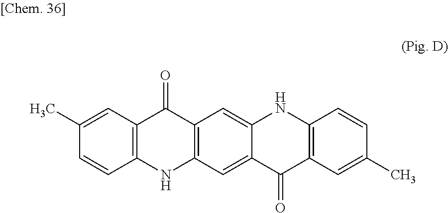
CC1=CC2=C(C=C1)NC1=C(C2=O)C=C2NC3=C(C=C(C)C=C3)C(=O)C2=C1
